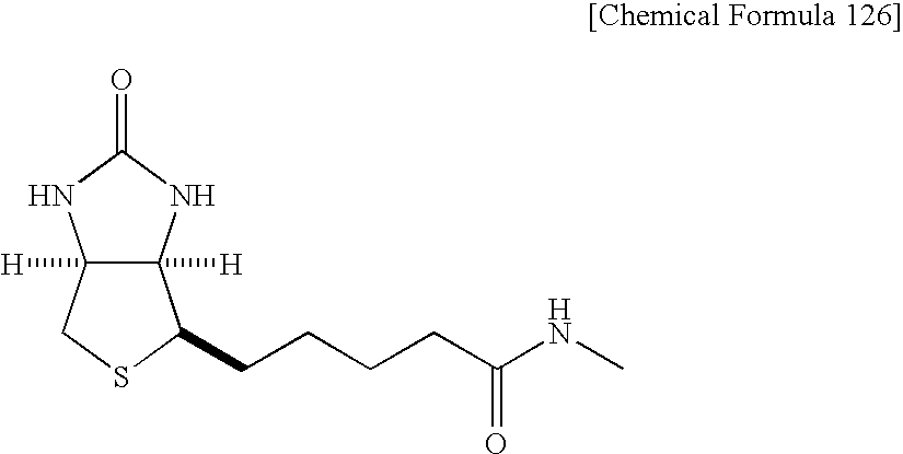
C12([H])C([H])(NC(=O)N1)C(CCCCC(NC)=O)SC2
